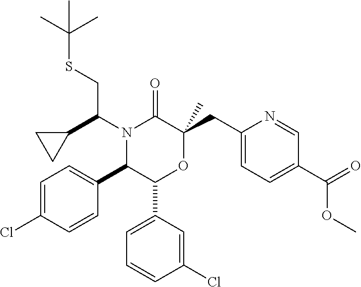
N1(C(C2CC2)CSC(C)(C)C)C(C2=CC=C(Cl)C=C2)C(C2=CC=CC(Cl)=C2)OC(CC2=CC=C(C(=O)OC)C=N2)(C)C1=O
